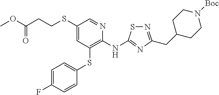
C1=C(F)C=CC(SC2=C(NC3=NC(CC4CCN([Boc])CC4)=NS3)N=CC(SCCC(OC)=O)=C2)=C1
